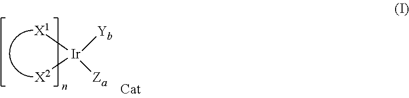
[X1][Ir]([Za])([Yb])[X2]
